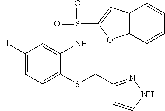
C1(Cl)=CC=C(SCC2=NNC=C2)C(NS(=O)(=O)C2=CC3=C(O2)C=CC=C3)=C1
